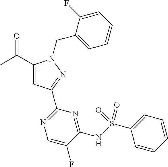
CC(=O)C1=CC(C2=NC=C(F)C(NS(C3=CC=CC=C3)(=O)=O)=N2)=NN1CC1=CC=CC=C1F
